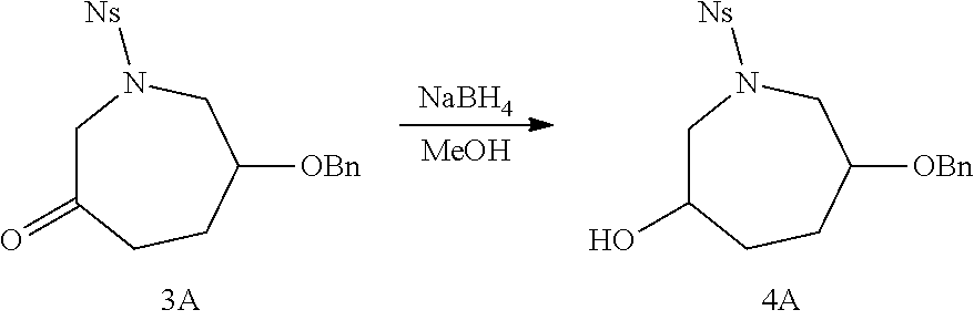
C1C(=O)CCC([OBn])CN1[Ns].[NaBH4].[MeOH].C1C(O)CCC([OBn])CN1[Ns]
